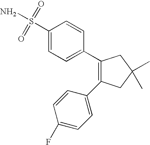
NS(C1=CC=C(C2=C(C3=CC=C(F)C=C3)CC(C)(C)C2)C=C1)(=O)=O
